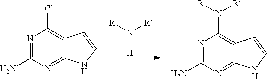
N([H])([R])[R].N1=C(N)N=C2C(=C1Cl)C=CN2.N1=C(N)N=C2C(=C1N([R])[R])C=CN2
